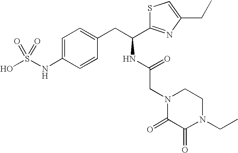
C1=C(NS(O)(=O)=O)C=CC(CC(C2=NC(CC)=CS2)NC(CN2C(=O)C(=O)N(CC)CC2)=O)=C1
